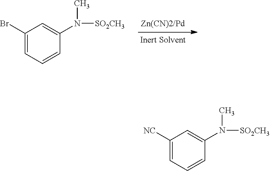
C1(Br)=CC=CC(N(C)[SO2CH3])=C1.C1([NC])=CC=CC(N(C)[SO2CH3])=C1
